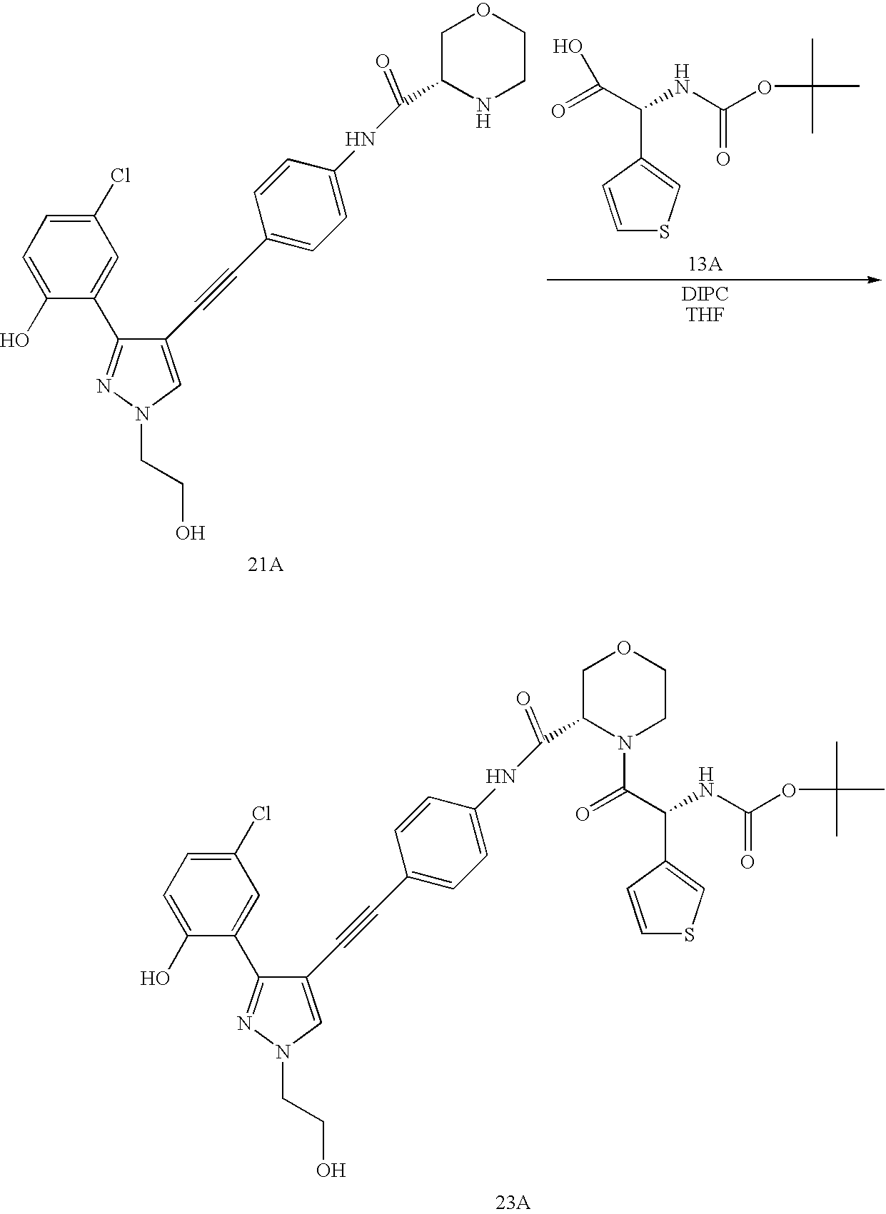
C1(Cl)=CC=C(O)C(C2=NN(CCO)C=C2C#CC2=CC=C(NC(C3NCCOC3)=O)C=C2)=C1.C(NC(OC(C)(C)C)=O)(C(=O)O)C1=CSC=C1.C1(Cl)=CC=C(O)C(C2=NN(CCO)C=C2C#CC2=CC=C(NC(C3N(C(=O)C(NC(OC(C)(C)C)=O)C4=CSC=C4)CCOC3)=O)C=C2)=C1
